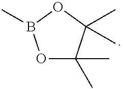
O1C(C)(C)C(C)(C)OB1C
